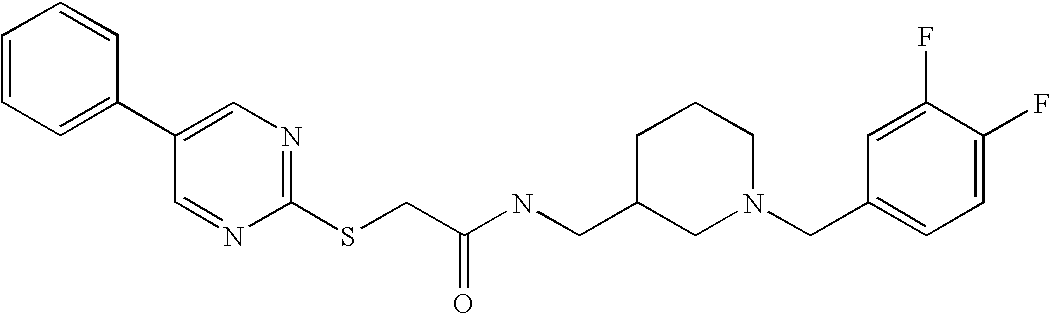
C1=CC=C(C2=CN=C(SCC(NCC3CN(CC4=CC=C(F)C(F)=C4)CCC3)=O)N=C2)C=C1
